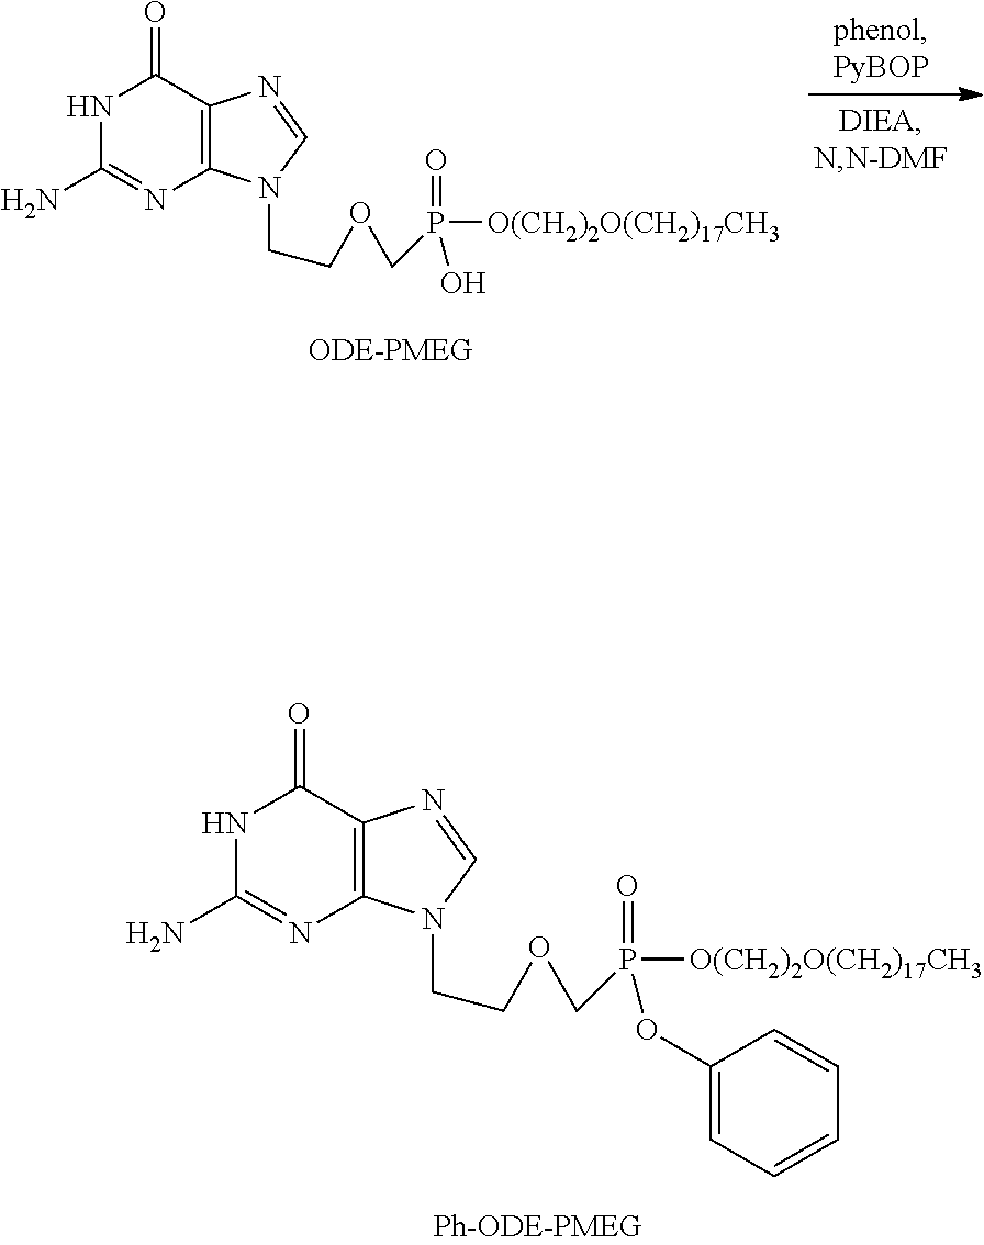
N1C(N)=NC2=C(C1=O)N=CN2CCOCP(=O)(O)[O(CH2)2O(CH2)17CH3].N1C(N)=NC2=C(C1=O)N=CN2CCOCP(=O)(OC1=CC=CC=C1)[O(CH2)2O(CH2)17CH3]
